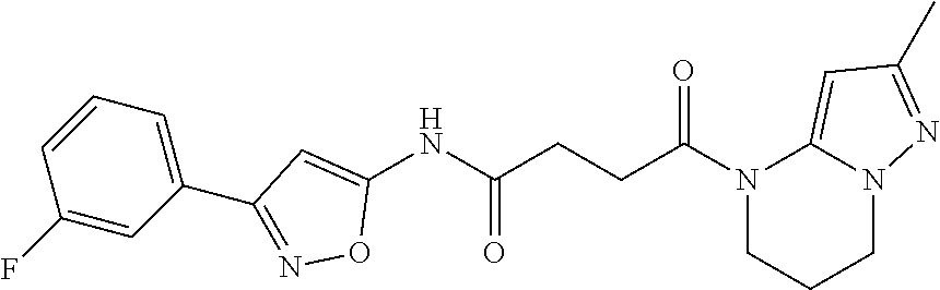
N1(C(CCC(NC2=CC(C3=CC=CC(F)=C3)=NO2)=O)=O)CCCN2C1=CC(C)=N2
